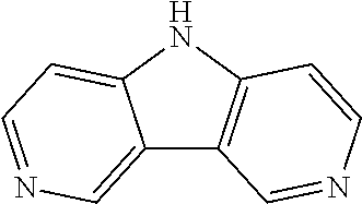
C12=CN=CC=C1NC1=C2C=NC=C1
